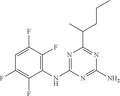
C1(NC2=NC(C(CCC)C)=NC(N)=N2)=C(F)C(F)=CC(F)=C1F
